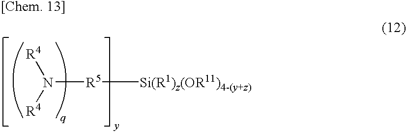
N([R4])([R4])[R5][Si(R1)z(OR11)4-(y+z)]
